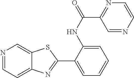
N1=CC=C2C(=C1)SC(C1=CC=CC=C1NC(=O)C1=NC=CN=C1)=N2
